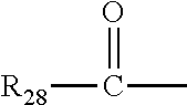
O=C(C)[R28]
